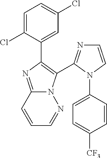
C1=C(Cl)C(C2=C(C3=NC=CN3C3=CC=C([CF3])C=C3)N3C(=N2)C=CC=N3)=CC(Cl)=C1
